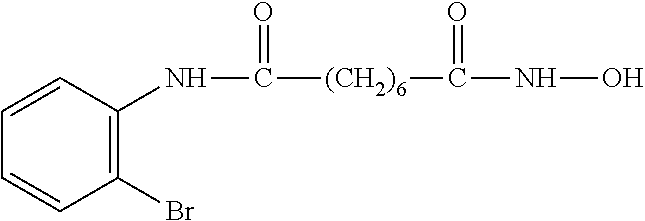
C1=CC(NC(=O)[(CH2)6]C(NO)=O)=C(Br)C=C1
